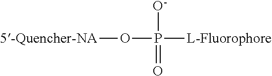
[5-Quencher-NA]OP([O-])(=O)[L-Fluorophore]
